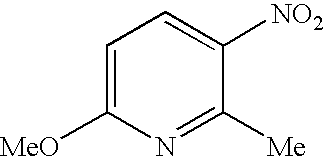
C1=C([MeO])N=C([Me])C([NO2])=C1
